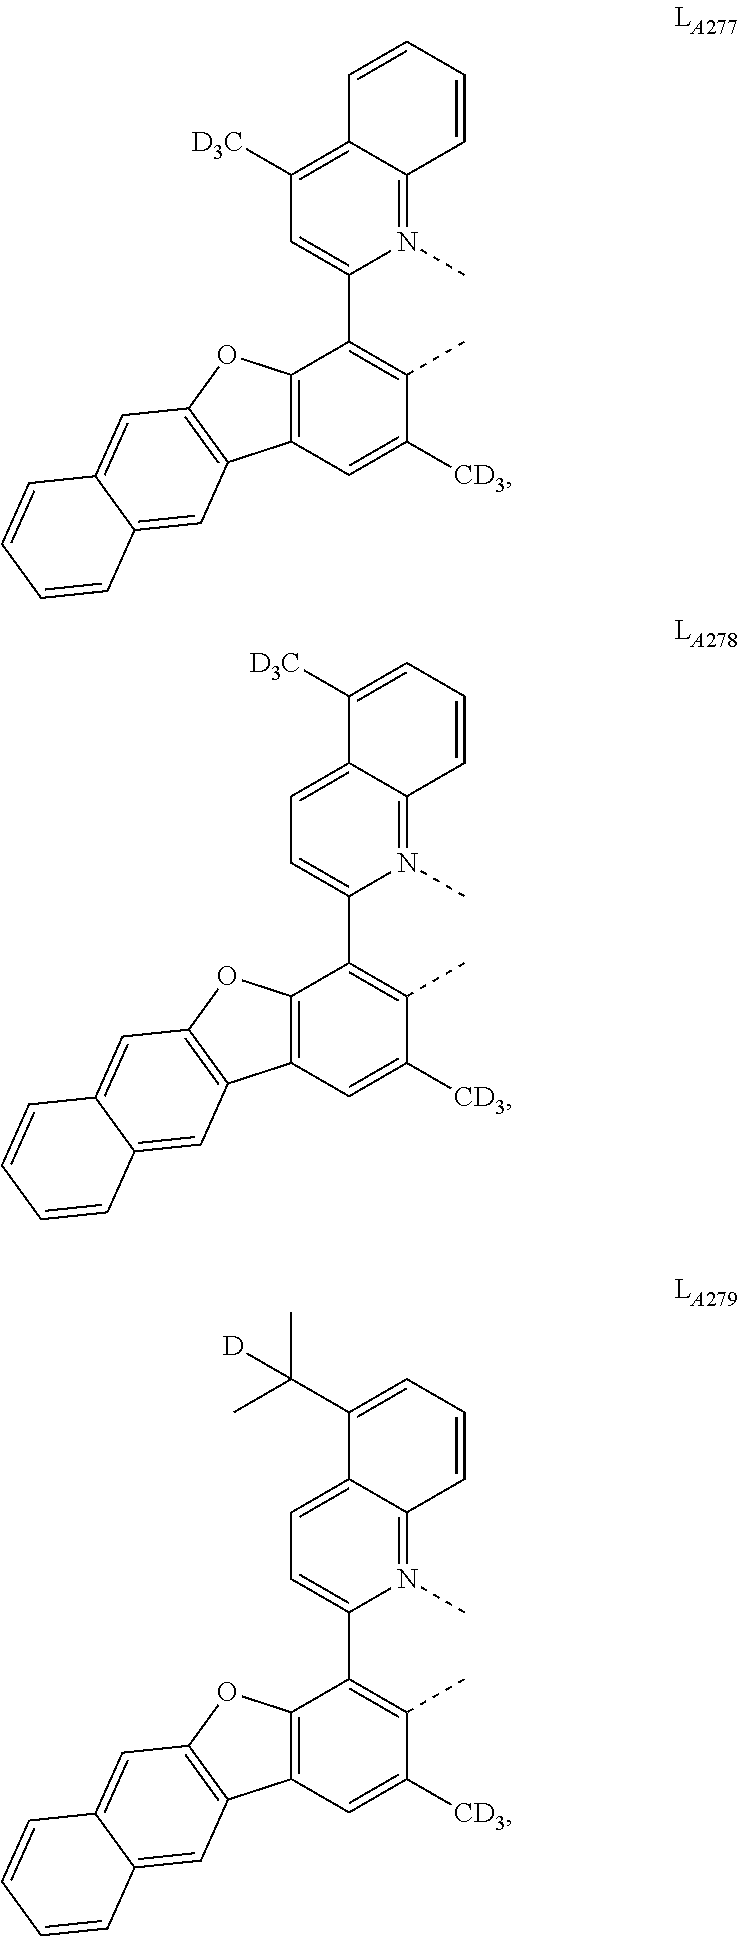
C12=N(C)C(C3=C(C)C([CD3])=CC4=C3OC3=C4C=C4C(=C3)C=CC=C4)=CC([D3C])=C1C=CC=C2.C12=N(C)C(C3=C(C)C([CD3])=CC4=C3OC3=C4C=C4C(=C3)C=CC=C4)=CC=C1C([D3C])=CC=C2.C12=N(C)C(C3=C(C)C([CD3])=CC4=C3OC3=C4C=C4C(=C3)C=CC=C4)=CC=C1C(C(C)(C)[D])=CC=C2
